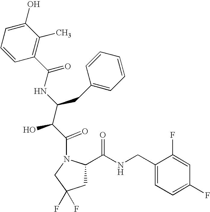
C1=CC(C(=O)NC(C(C(=O)N2CC(F)(F)CC2C(NCC2=CC=C(F)C=C2F)=O)O)CC2=CC=CC=C2)=C(C)C(O)=C1
